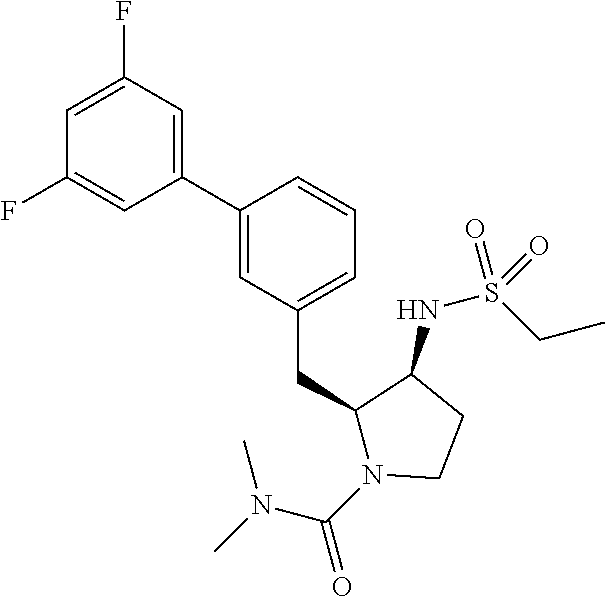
C1(C2=CC(CC3N(C(N(C)C)=O)CCC3NS(CC)(=O)=O)=CC=C2)=CC(F)=CC(F)=C1
